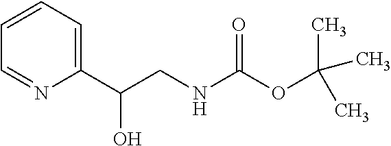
C1(C(O)CNC(OC(C)(C)C)=O)=CC=CC=N1
